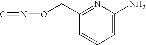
C1=CC=C(N)N=C1CON=C
